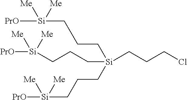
C(C[Si](CCC[Si]([PrO])([Me])[Me])(CCCCl)CCC[Si]([Me])([PrO])[Me])C[Si]([PrO])([Me])[Me]
